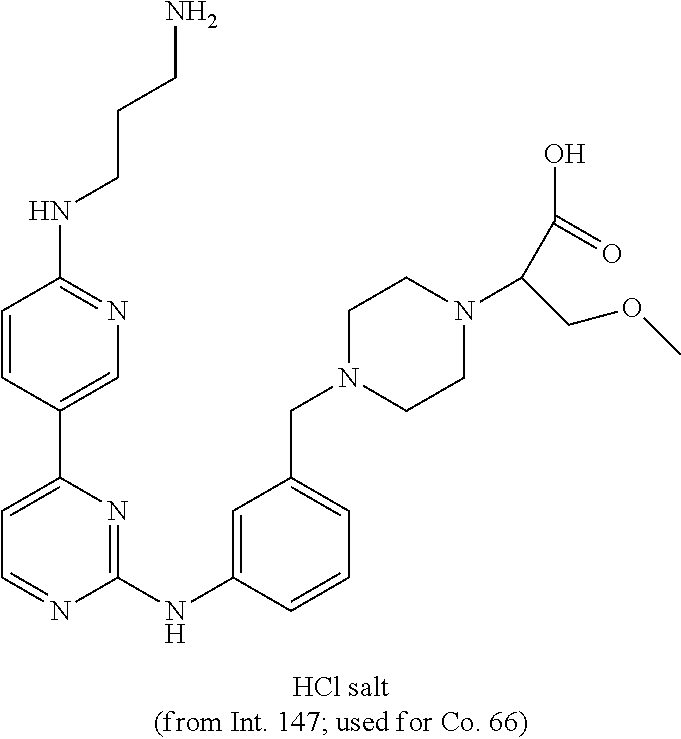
C1(NC2=CC(CN3CCN(C(C(O)=O)COC)CC3)=CC=C2)=NC(C2=CN=C(NCCCN)C=C2)=CC=N1
